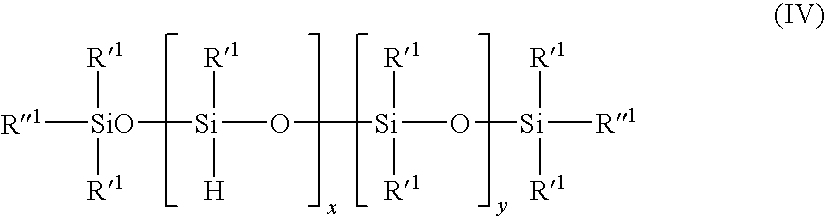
[R1][SiO]([Si](O[Si](O[Si]([R1])([R1])[R1])([R1])[R1])([H])[R1])([R1])[R1]
